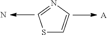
S1C=CN=C1.N.[A]
